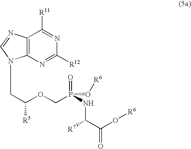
C12=C(N=C([R12])N=C1[R11])N(CC([R5])OCP(NC(C(O[R6])=O)[R7])(=O)O[R6])C=N2
